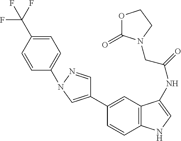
C1(C2=CN(C3=CC=C(C(F)(F)F)C=C3)N=C2)=CC2=C(C=C1)NC=C2NC(CN1C(=O)OCC1)=O
